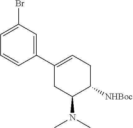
C1=C(Br)C=C(C2=CCC([NHBoc])C(N(C)C)C2)C=C1
